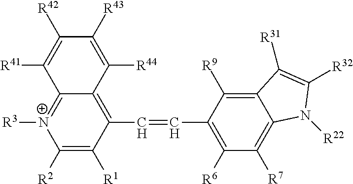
C1([R2])=C([R1])C(C=CC2=C([R6])C([R7])=C3C(=C2[R9])C([R31])=C([R32])N3[R22])=C2C(=[N+]1[R3])C([R41])=C([R42])C([R43])=C2[R44]
